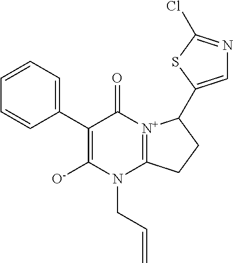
C1=CC(C2=C([O-])N(CC=C)C3=[N+](C2=O)C(C2=CN=C(Cl)S2)CC3)=CC=C1
